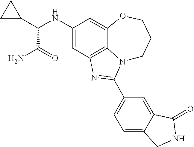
C1(NC(C2CC2)C(N)=O)=CC2=C3C(=C1)OCCCN3C(C1=CC=C3C(=C1)C(=O)NC3)=N2
